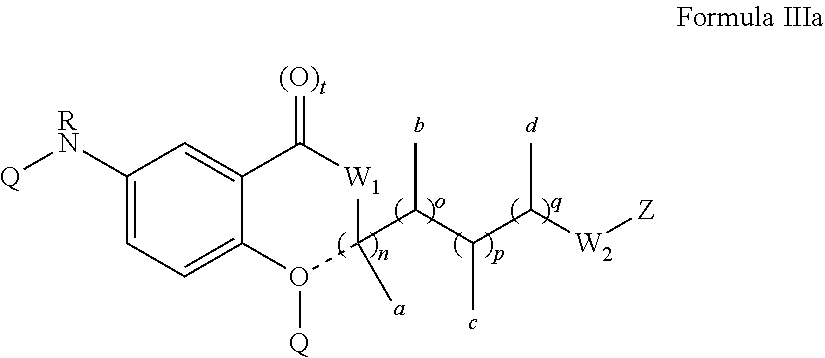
C1([RN][Q])=CC=C2C(=C1)C(=[(O)t])[W1]C(C)(C(C(C([W2][Z])C)C)C)O2[Q]
